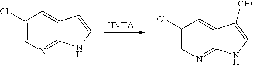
[HMTA].N1C=CC2=CC(Cl)=CN=C12.N1C=C([CHO])C2=CC(Cl)=CN=C12
